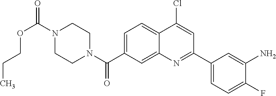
N1(C(OCCC)=O)CCN(C(=O)C2=CC=C3C(=C2)N=C(C2=CC=C(F)C(N)=C2)C=C3Cl)CC1
